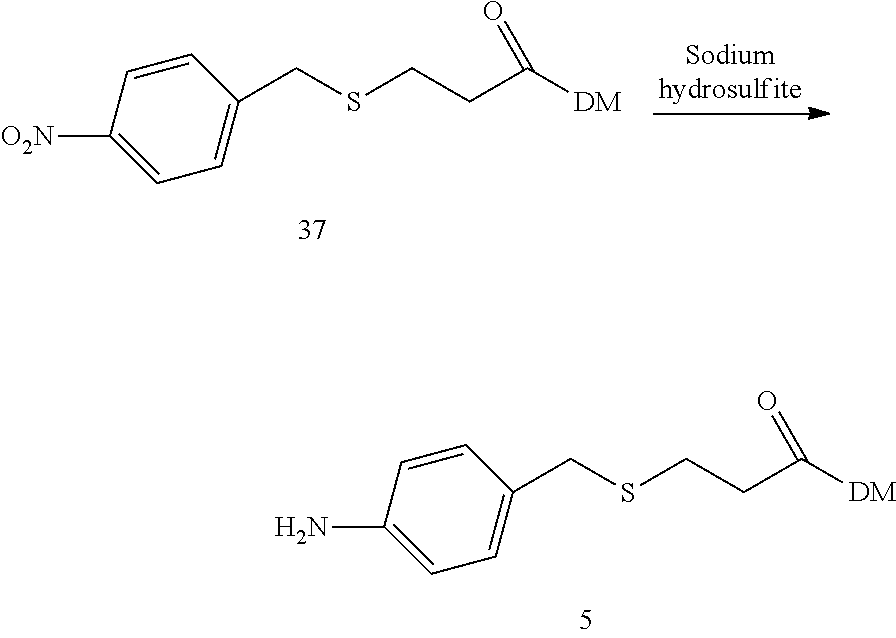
C1([O2N])=CC=C(CSCCC([DM])=O)C=C1.C1(N)=CC=C(CSCCC([DM])=O)C=C1
